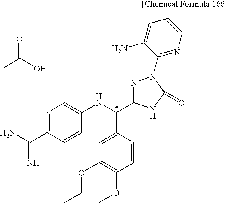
C1=CC=C(N)C(N2N=C(C(NC3=CC=C(C(=N)N)C=C3)C3=CC(OCC)=C(OC)C=C3)NC2=O)=N1.C(C)(O)=O
